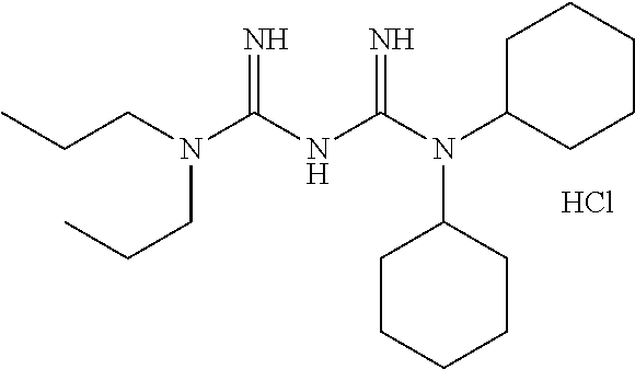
CCCN(C(NC(N(C1CCCCC1)C1CCCCC1)=N)=N)CCC.Cl
